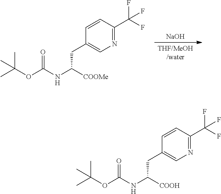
[NaOH].[THF/MeOH/water].CC(OC(NC([COOMe])CC1=CN=C(C(F)(F)F)C=C1)=O)(C)C.CC(OC(NC([COOH])CC1=CN=C(C(F)(F)F)C=C1)=O)(C)C
